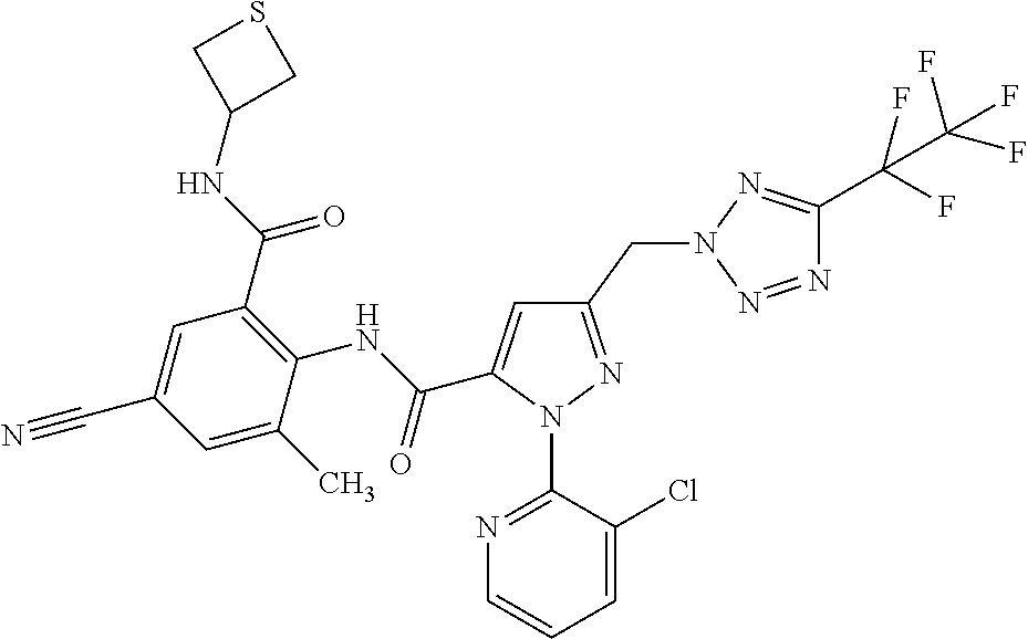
C(C1=CC(CN2N=C(C(F)(F)C(F)(F)F)N=N2)=NN1C1=NC=CC=C1Cl)(NC1=C(C(NC2CSC2)=O)C=C(C#N)C=C1C)=O
